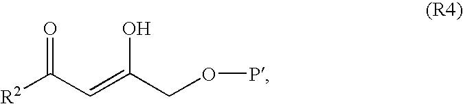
[R2]C(C=C(COP)O)=O
